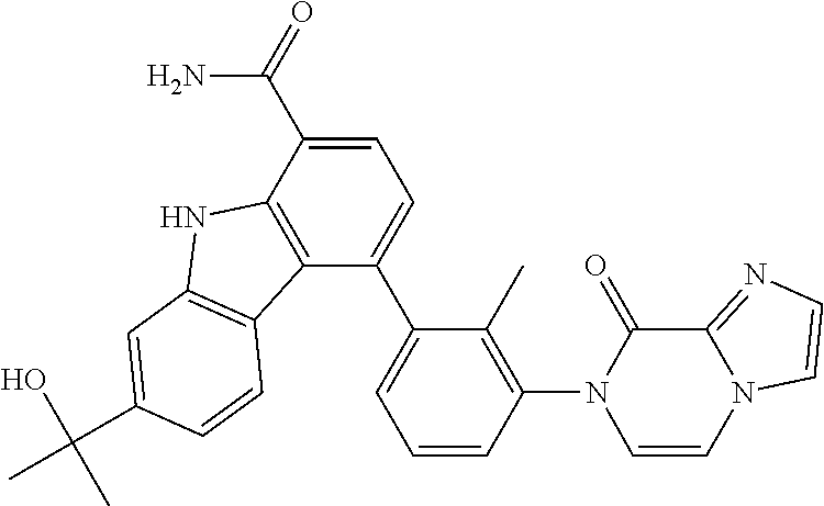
C1=C(C(=O)N)C2=C(C(C3=CC=CC(N4C=CN5C(=NC=C5)C4=O)=C3C)=C1)C1=C(N2)C=C(C(C)(O)C)C=C1
